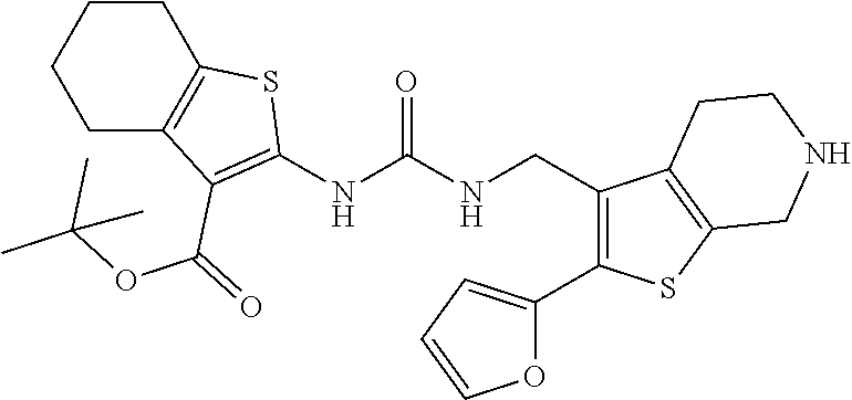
C1CC2=C(CC1)C(C(OC(C)(C)C)=O)=C(NC(NCC1=C(C3=CC=CO3)SC3=C1CCNC3)=O)S2
